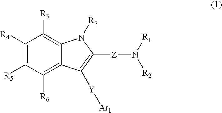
C1([R4])=C([R5])C([R6])=C2C(=C1[R3])N([R7])C([Z]N([R1])[R2])=C2[Y][Ar1]
